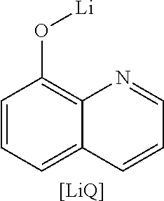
C1=CC=C2C(=C1O[Li])N=CC=C2.[[LiQ]]
